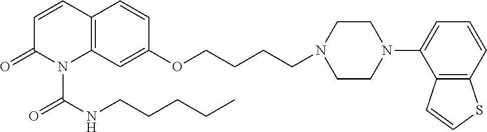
C1=CC2=C(N(C(NCCCCC)=O)C1=O)C=C(OCCCCN1CCN(C3=CC=CC4=C3C=CS4)CC1)C=C2
